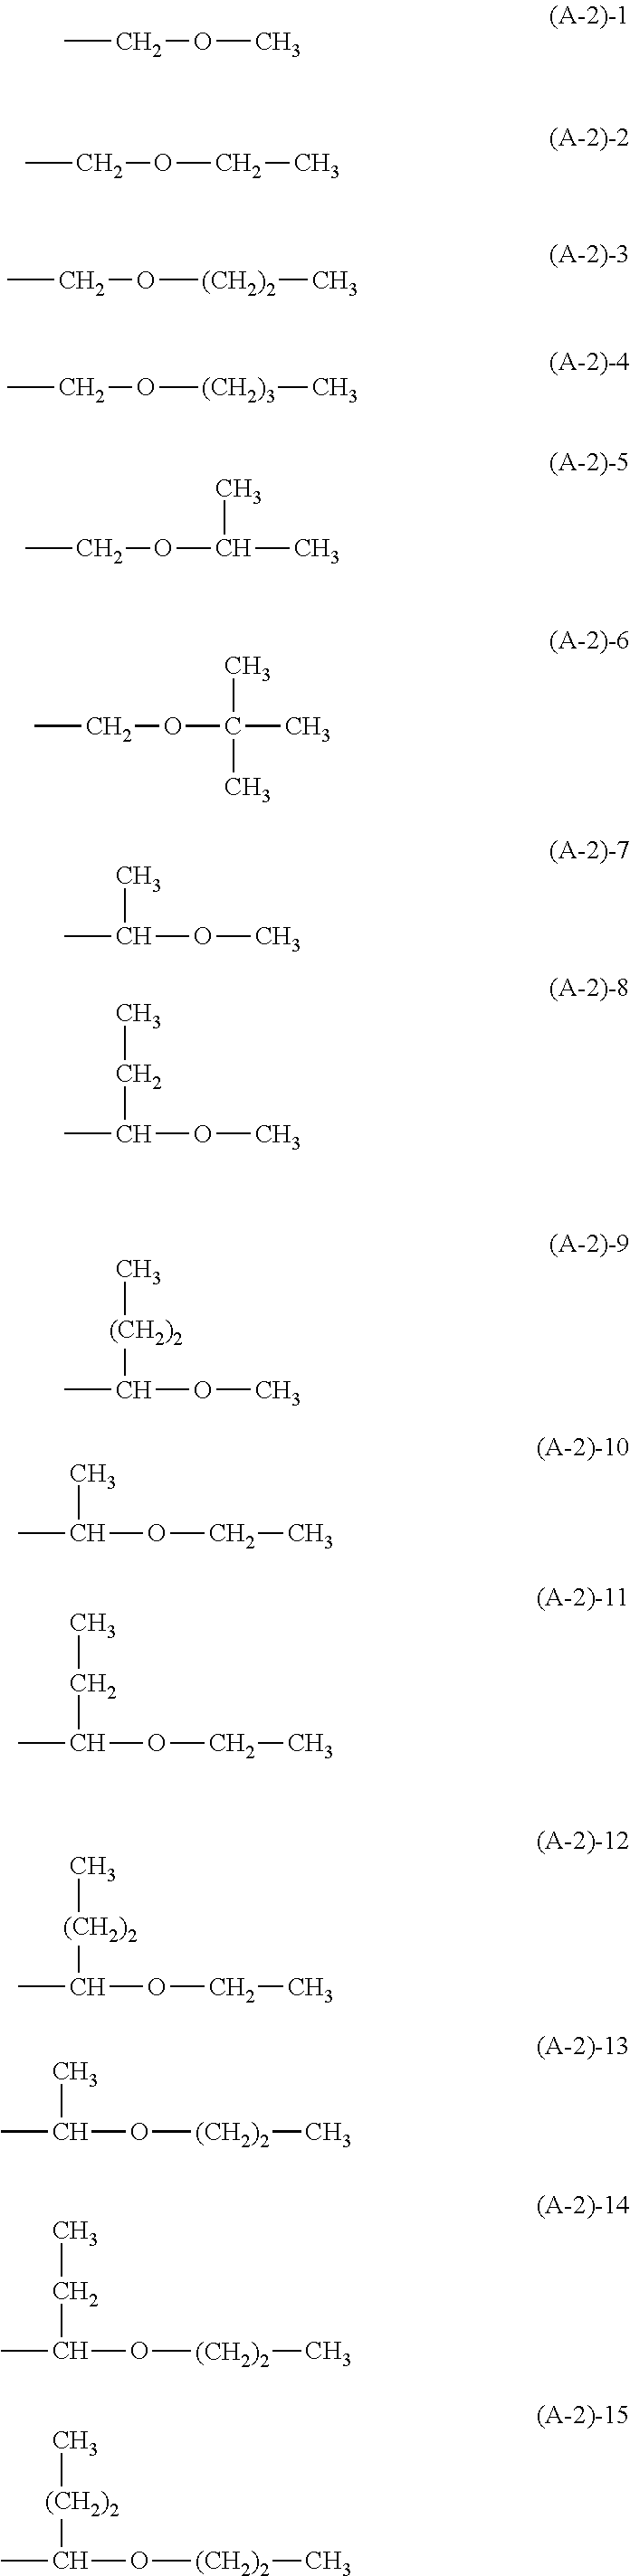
CCOC.CCOCC.CCO[(CH2)2]C.CCO[(CH2)3]C.CCOC(C)C.CCOC(C)(C)C.CC(OC)C.CC(OC)CC.CC(OC)[(CH2)2]C.CC(OCC)C.CC(OCC)CC.CC(OCC)[(CH2)2]C.CC(O[(CH2)2]C)C.CC(O[(CH2)2]C)CC.CC(O[(CH2)2]C)[(CH2)2]C
